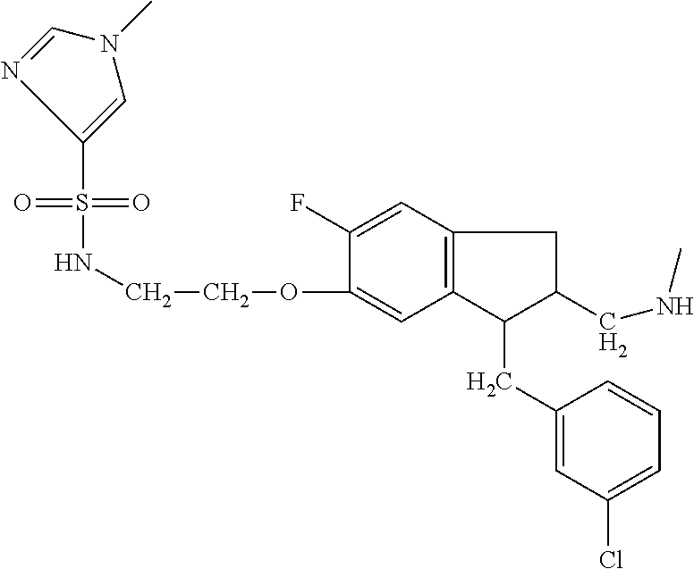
S(=O)(NCCOC1=CC2=C(C=C1F)CC(CNC)C2CC1=CC(Cl)=CC=C1)(=O)C1=CN(C)C=N1
